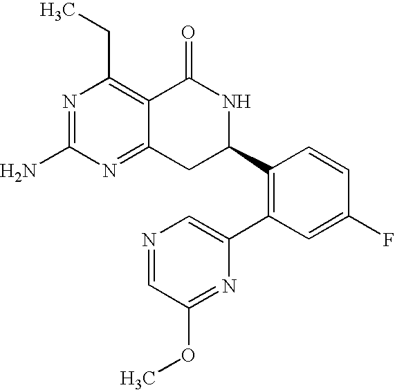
N1=C(N)N=C2C(=C1CC)C(=O)NC(C1=C(C3=CN=CC(OC)=N3)C=C(F)C=C1)C2
